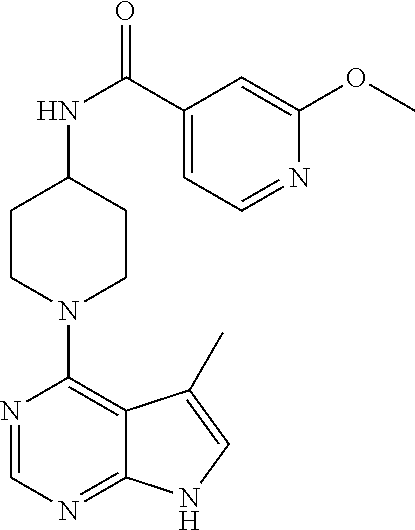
C1CN(C2=C3C(=NC=N2)NC=C3C)CCC1NC(=O)C1=CC=NC(OC)=C1
